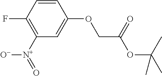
C1([N+](=O)[O-])=C(F)C=CC(OCC(OC(C)(C)C)=O)=C1
